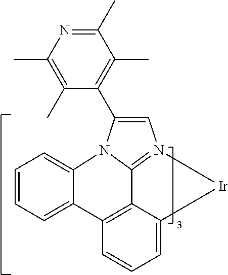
C1=CC=C2C(=C1)N1C3=N(C=C1C1=C(C)C(C)=NC(C)=C1C)[Ir]C1=CC=CC2=C13
